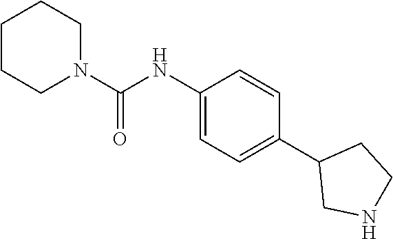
C(NC1=CC=C(C2CNCC2)C=C1)(N1CCCCC1)=O
